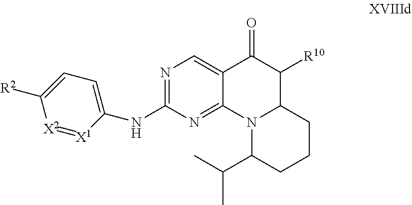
N1=C(NC2=CC=C([R2])[X2]=[X1]2)N=C2C(=C1)C(=O)C([R10])C1N2C(C(C)C)CCC1
